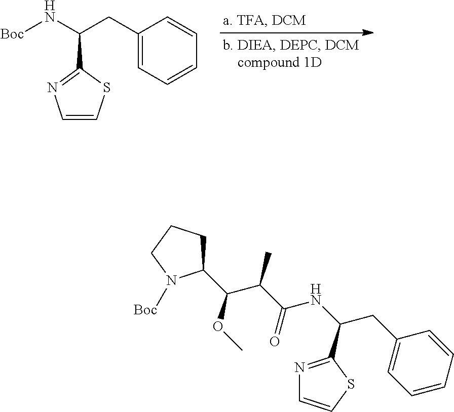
C1(CC(N[Boc])C2=NC=CS2)=CC=CC=C1.N1=C(C(CC2=CC=CC=C2)NC(C(C(C2CCCN2[Boc])OC)C)=O)SC=C1
